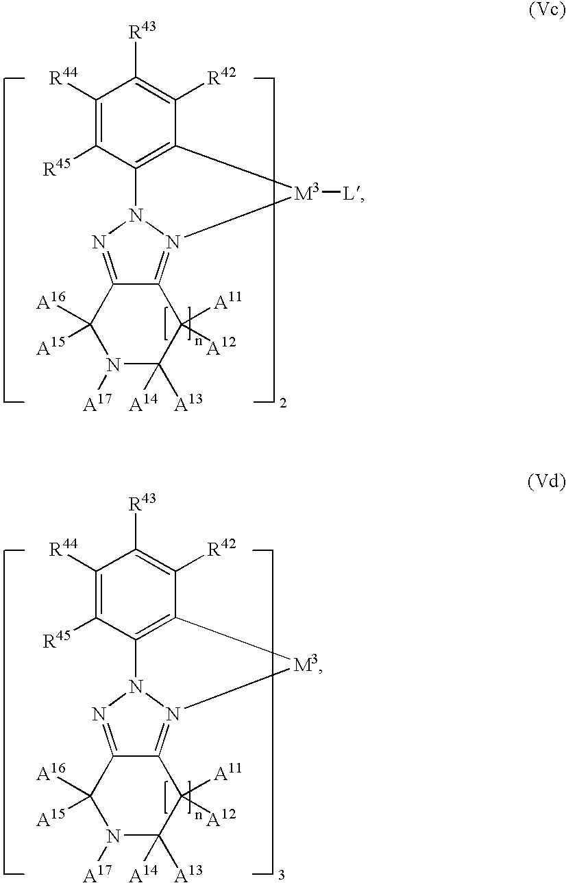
C1([R44])=C([R45])C2=C(C([R42])=C1[R43])[M3]([L])N1=C3C(=NN21)C([A16])([A15])N([A17])C([A13])([A14])C3([A11])[A12].C1([R44])=C([R45])C2=C(C([R42])=C1[R43])[M3]N1=C3C(=NN21)C([A16])([A15])N([A17])C([A13])([A14])C3([A11])[A12]
